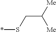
[Me]C([Me])CS*
